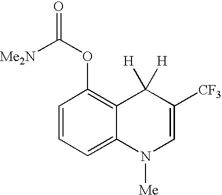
C1=CC=C2C(=C1OC(=O)[Me2N])C([H])([H])C([CF3])=CN2[Me]
